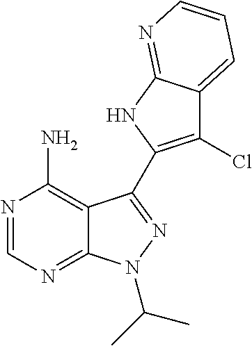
C12=C(N)N=CN=C1N(C(C)C)N=C2C1=C(Cl)C2=CC=CN=C2N1
